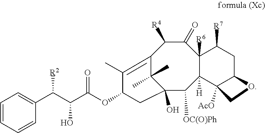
[R2]C(C(C(=O)OC1C(C)=C2C([R4])C(=O)C3([R6])C([H])(C4([AcO])C(CC3[R7])OC4)C([OC(O)Ph])C(O)(C1)C2(C)C)O)C1=CC=CC=C1
